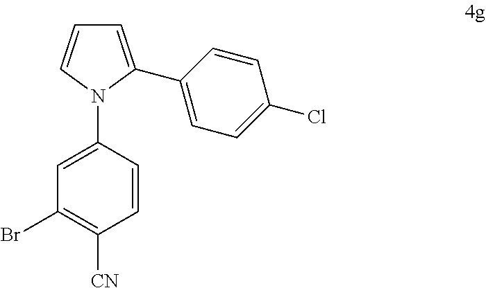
C1=CN(C2=CC(Br)=C([CN])C=C2)C(C2=CC=C(Cl)C=C2)=C1
